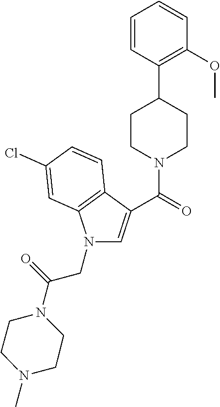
N1(CC(N2CCN(C)CC2)=O)C=C(C(=O)N2CCC(C3=C(OC)C=CC=C3)CC2)C2=C1C=C(Cl)C=C2
